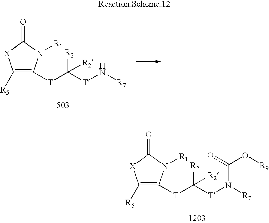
C1([R5])=C([T]C([T]N[R7])([R2])[R2])N([R1])C(=O)[X]1.C1([R5])=C([T]C([T]N([R7])C(O[R9])=O)([R2])[R2])N([R1])C(=O)[X]1
